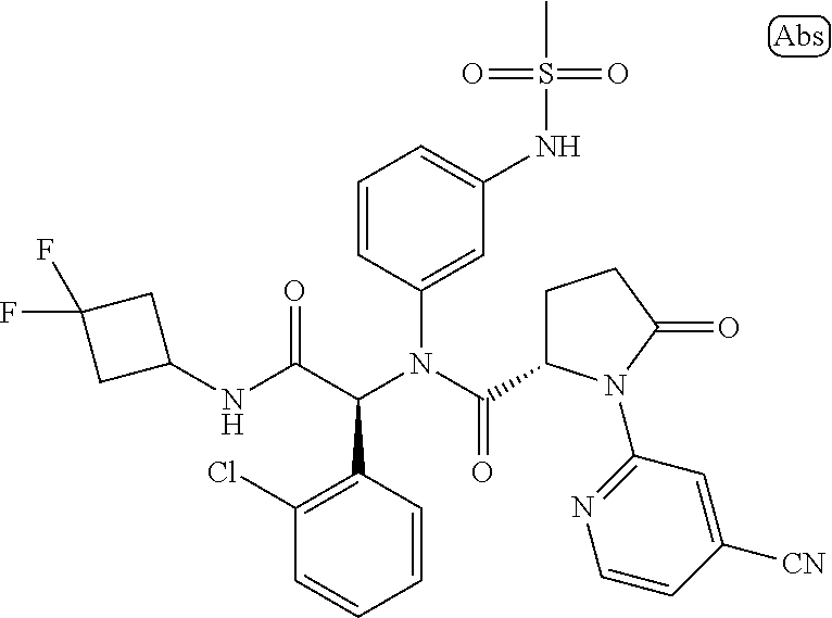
C1=CC(C(C(NC2CC(F)(F)C2)=O)N(C(=O)C2CCC(=O)N2C2=NC=CC([CN])=C2)C2=CC(NS(C)(=O)=O)=CC=C2)=C(Cl)C=C1
